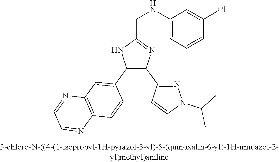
C1(NCC2=NC(C3=NN(C(C)C)C=C3)=C(C3=CC4=C(C=C3)N=CC=N4)N2)=CC=CC(Cl)=C1
